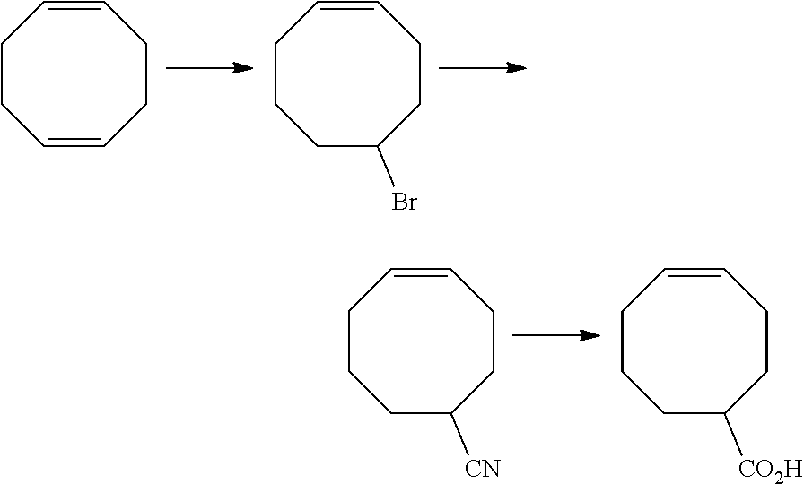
C1CC=CCCC=C1.C1CCC(Br)CCC=C1.C1CCC([CN])CCC=C1.C1CCC([CO2H])CCC=C1
